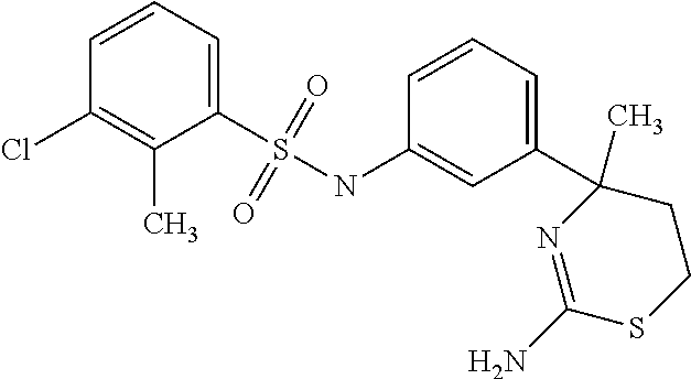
C1=CC(Cl)=C(C)C(S(=O)(=O)NC2=CC(C3(C)CCSC(N)=N3)=CC=C2)=C1
